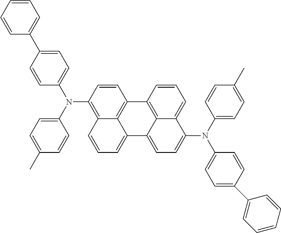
C1=C(C2=CC=CC=C2)C=CC(N(C2=CC=C(C)C=C2)C2=C3C4=C(C=C2)C2=C5C(=CC=C2)C(N(C2=CC=C(C)C=C2)C2=CC=C(C6=CC=CC=C6)C=C2)=CC=C5C4=CC=C3)=C1
